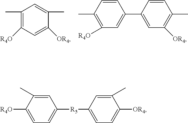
C1(C)=C([R4O])C=C([OR4])C(C)=C1.C1(C2=CC([OR4])=C(C)C=C2)=CC([R4O])=C(C)C=C1.C1([R5]C2=CC=C([OR4])C(C)=C2)=CC=C([R4O])C(C)=C1
